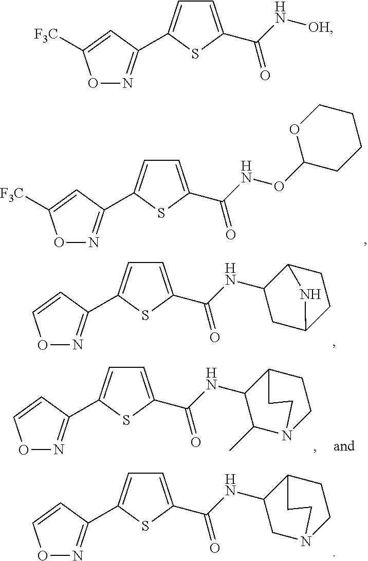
C1=C(C(N[OH])=O)SC(C2=NOC([F3C])=C2)=C1.C1=C(C(NOC2CCCCO2)=O)SC(C2=NOC([F3C])=C2)=C1.C1=C(C(NC2CC3CCC2N3)=O)SC(C2=NOC=C2)=C1.C1=C(C(NC2CN3CCC2CC3)=O)SC(C2=NOC=C2)=C1.C1=C(C(NC2C(C)N3CCC2CC3)=O)SC(C2=NOC=C2)=C1
